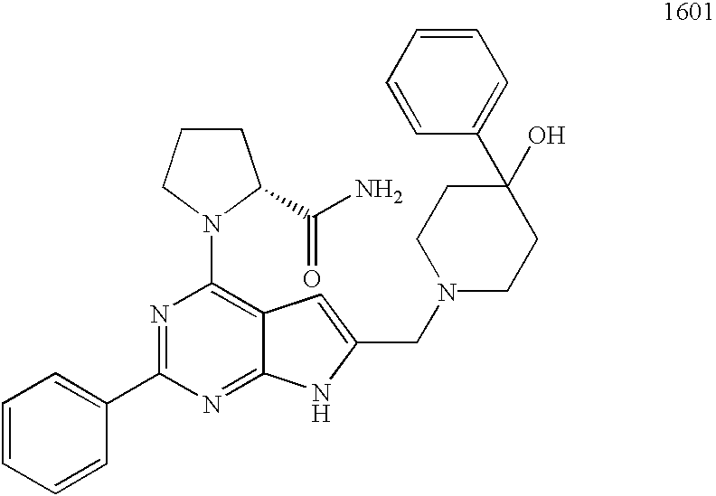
C1=CC=CC(C2=NC(N3CCCC3C(N)=O)=C3C(=N2)NC(CN2CCC(O)(C4=CC=CC=C4)CC2)=C3)=C1
